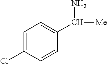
C1=C(Cl)C=CC(C([Me])N)=C1
